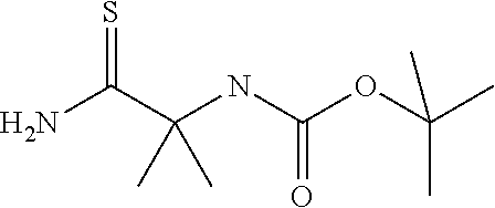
NC(C(NC(OC(C)(C)C)=O)(C)C)=S
